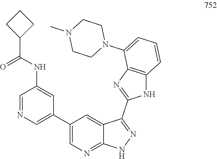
C1CC(C(NC2=CC(C3=CN=C4C(=C3)C(C3=NC5=C(N3)C=CC=C5N3CCN(C)CC3)=NN4)=CN=C2)=O)C1
